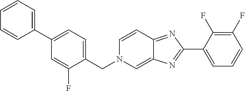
C1(C2=NC3=CN(CC4=CC=C(C5=CC=CC=C5)C=C4F)C=CC3=N2)=CC=CC(F)=C1F
